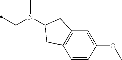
C1=CC(OC)=CC2=C1CC(N(C)CC)C2
